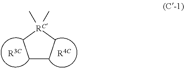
C1CC[RC](C)(C)C1
